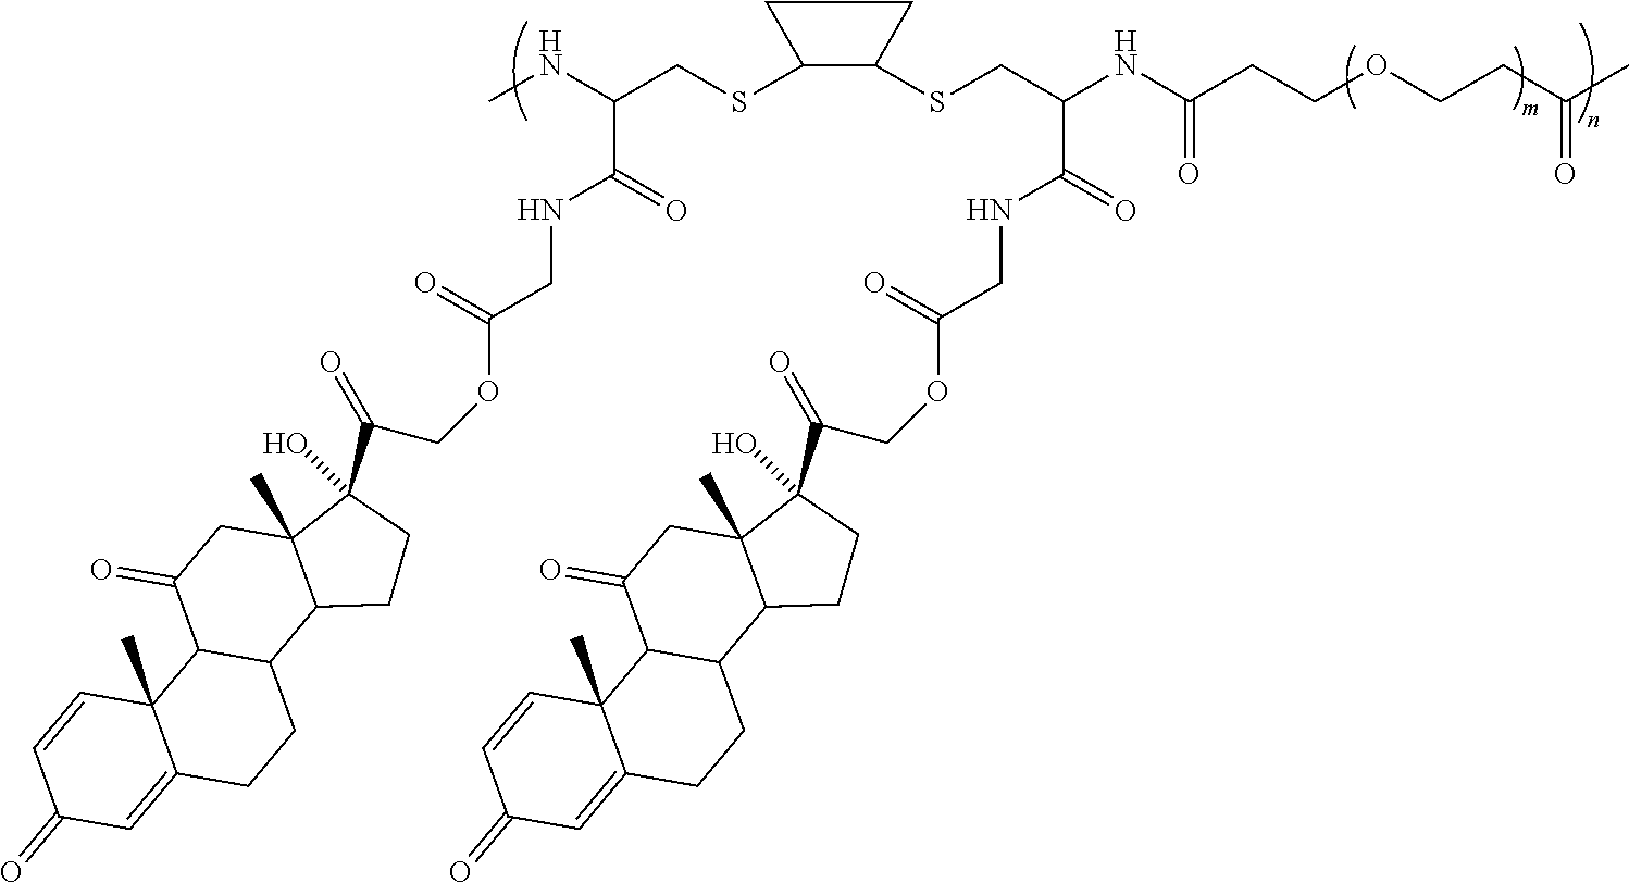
C1(SCC(NC(CCOCCC(C)=O)=O)C(NCC(OCC(C2(O)C3(C)C(C4CCC5=CC(=O)C=CC5(C)C4C(=O)C3)CC2)=O)=O)=O)C(SCC(NC)C(NCC(OCC(C2(O)C3(C)C(C4CCC5=CC(=O)C=CC5(C)C4C(=O)C3)CC2)=O)=O)=O)CC1
